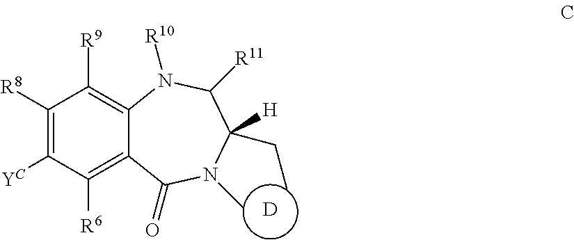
C1([R8])=C([YC])C([R6])=C2C(=C1[R9])N([R10])C([R11])C(CC)([H])N(C)C2=O.[D]
